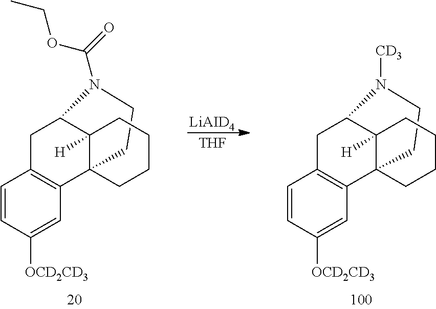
[LiAID4].[THF].C1CN(C(=O)OCC)C2C3([H])C1(C1=C(C=CC([OCD2CD3])=C1)C2)CCCC3.C1CN([CD3])C2C3([H])C1(C1=C(C=CC([OCD2CD3])=C1)C2)CCCC3
